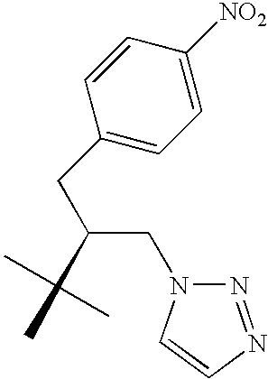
C1=CC(CC(CN2N=NC=C2)C)=CC=C1[NO2]
